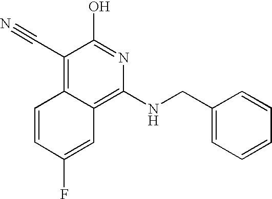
C1(C#N)=C2C(=C(NCC3=CC=CC=C3)N=C1O)C=C(F)C=C2
